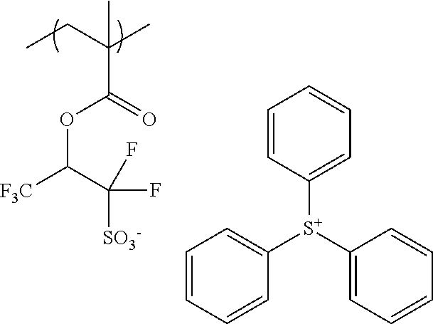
CCC(C)(C(=O)OC([F3C])C(F)(F)[SO3-])C.C1=CC=CC([S+](C2=CC=CC=C2)C2=CC=CC=C2)=C1
